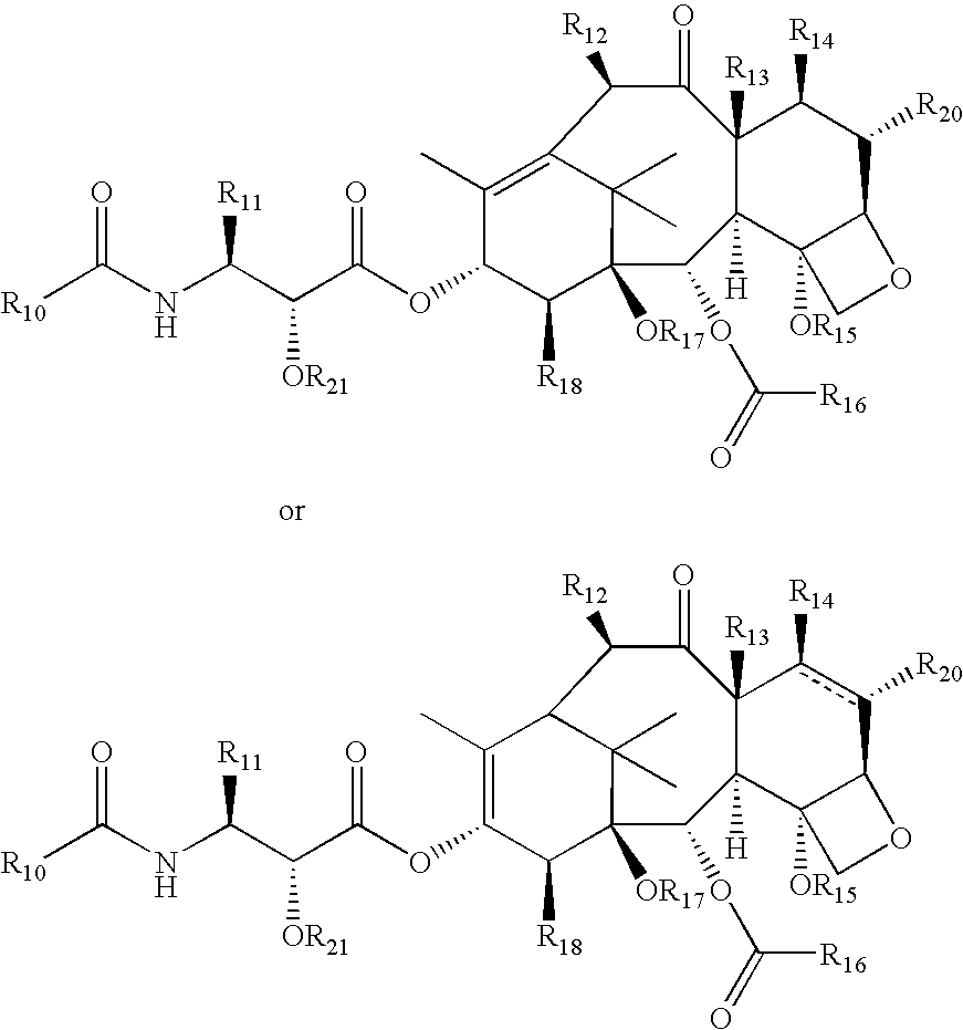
C1(C)=C2C(C)(C)C([OR17])(C([R18])C1OC(=O)C([OR21])C([R11])NC([R10])=O)C(OC([R16])=O)C1([H])C([R13])(C(=O)C2[R12])C([R14])C([R20])C2C1([OR15])CO2.C1(C)=C(OC(=O)C([OR21])C([R11])NC([R10])=O)C([R18])C2([OR17])C(C)(C)C1C([R12])C(=O)C1([R13])C([H])(C2OC([R16])=O)C2([OR15])C(c([R20])c1[R14])OC2
